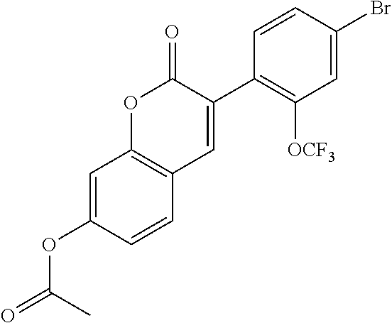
C1=C(Br)C=CC(C2=CC3=C(OC2=O)C=C(OC(=O)C)C=C3)=C1[OCF3]
